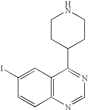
C12=C(N=CN=C1C1CCNCC1)C=CC(I)=C2
